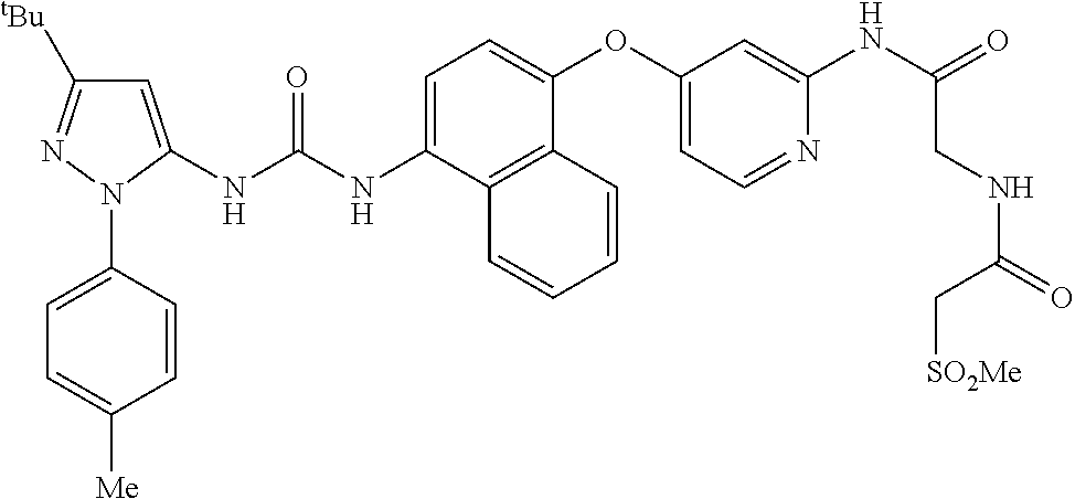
C1=C(NC(NC2=CC([tBu])=NN2C2=CC=C([Me])C=C2)=O)C2=C(C(OC3=CC=NC(NC(=O)CNC(C[SO2Me])=O)=C3)=C1)C=CC=C2
